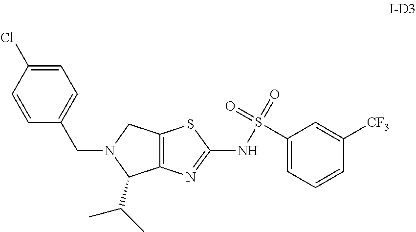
C1=C(Cl)C=CC(CN2C(C(C)C)C3=C(C2)SC(NS(C2=CC=CC([CF3])=C2)(=O)=O)=N3)=C1
